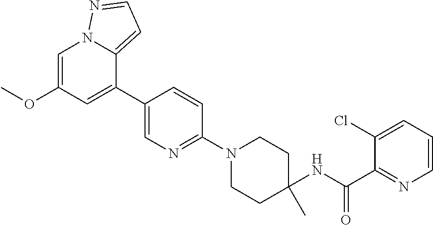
C1=C(OC)C=C(C2=CN=C(N3CCC(NC(C4=NC=CC=C4Cl)=O)(C)CC3)C=C2)C2=CC=NN12
